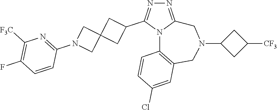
N1=C2N(C(C3CC4(C3)CN(C3=NC([F3C])=C(F)C=C3)C4)=N1)C1=C(CN(C3CC([CF3])C3)C2)C=C(Cl)C=C1
